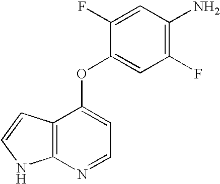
O(C1=CC=NC2=C1C=CN2)C1=CC(F)=C(N)C=C1F
